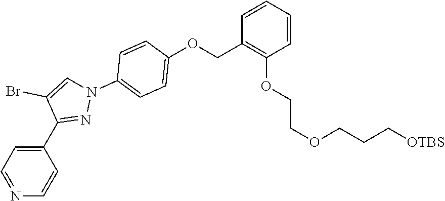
C1=NC=CC(C2=NN(C3=CC=C(OCC4=C(OCCOCCC[OTBS])C=CC=C4)C=C3)C=C2Br)=C1
